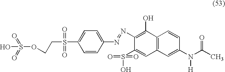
OS(=O)(=O)OCCS(=O)(=O)C1=CC=C(N=NC2=C(O)C3=C(C=C2S(O)(=O)=O)C=C(N(C(C)=O)[H])C=C3)C=C1
